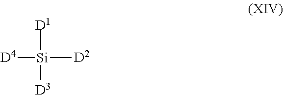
[D4][Si]([D2])([D1])[D3]
